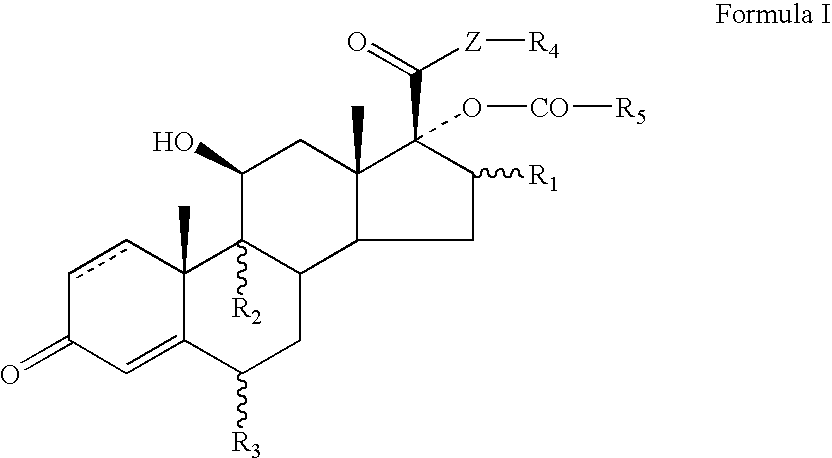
c1cC2(C)C(=CC1=O)C([R3])CC1C2([R2])C(O)CC2(C)C(C([Z][R4])=O)(O[CO][R5])C([R1])CC12
